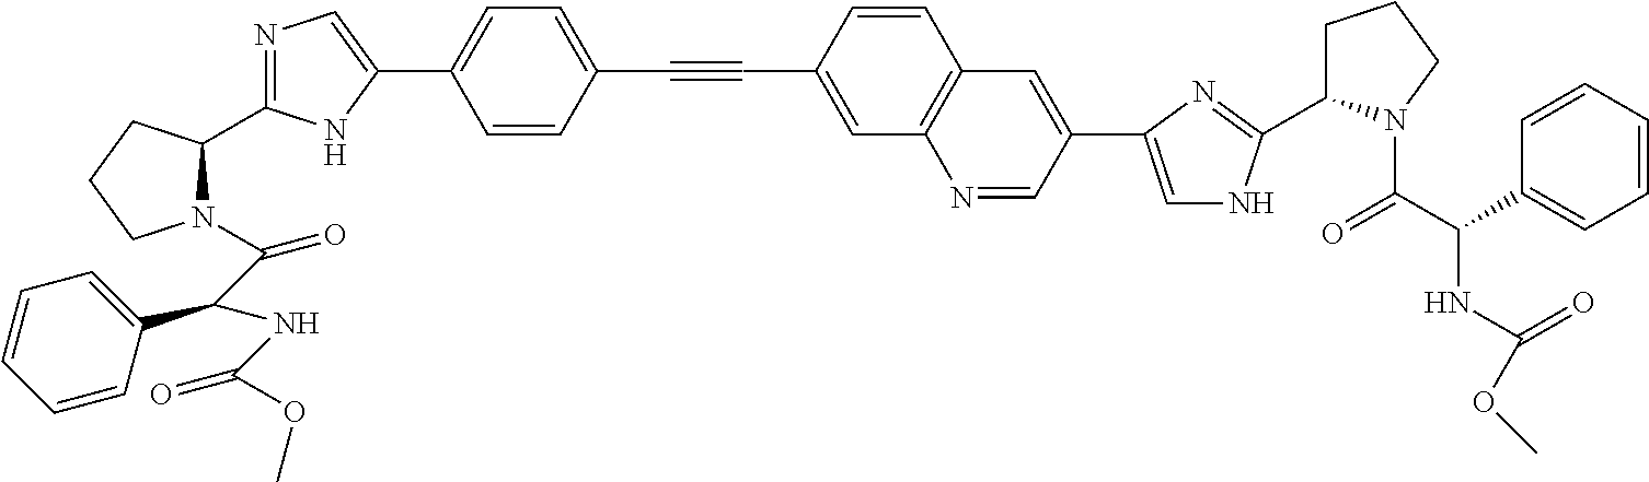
C1=CC(C#CC2=CC=C(C3=CN=C(C4N(C(C(NC(OC)=O)C5=CC=CC=C5)=O)CCC4)N3)C=C2)=CC2=C1C=C(C1=CNC(C3CCCN3C(C(NC(OC)=O)C3=CC=CC=C3)=O)=N1)C=N2
